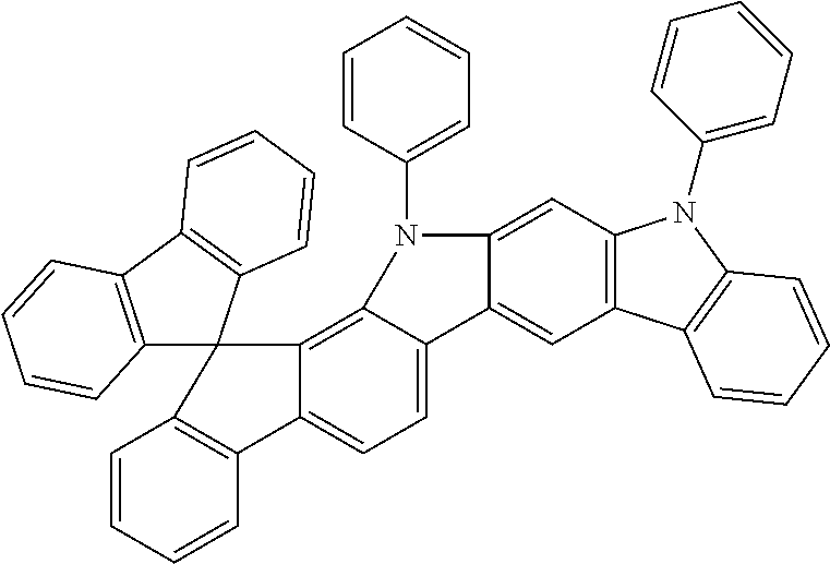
C1=CC=CC2=C1C1(C3=C4C(=CC=C23)C2=CC3=C(C=C2N4C2=CC=CC=C2)N(C2=CC=CC=C2)C2=C3C=CC=C2)C2=C(C3=C1C=CC=C3)C=CC=C2
